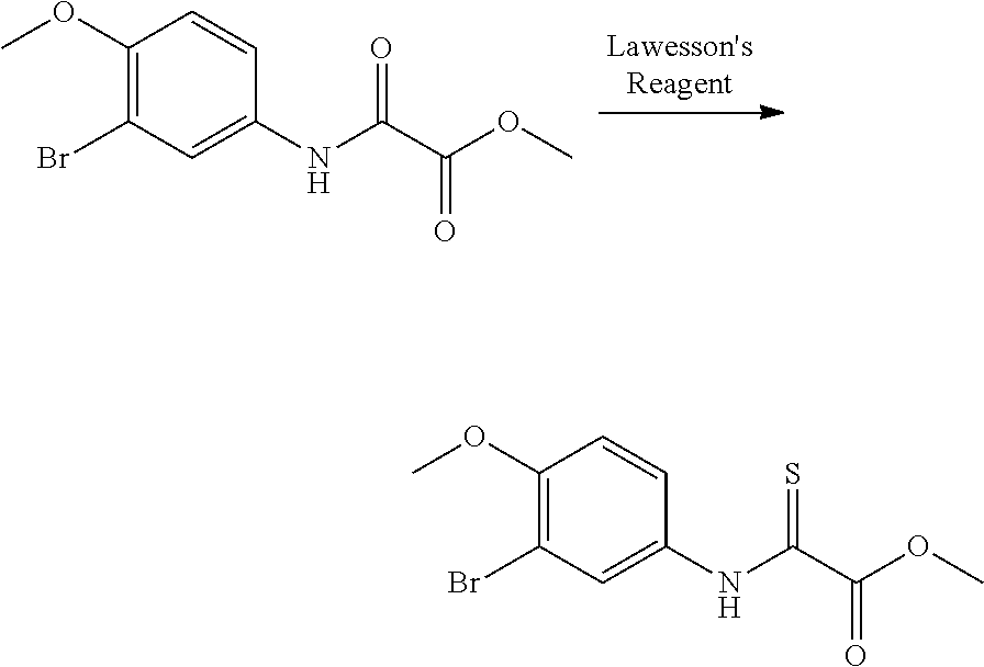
C1(OC)=C(Br)C=C(NC(=O)C(=O)OC)C=C1.C1(OC)=C(Br)C=C(NC(=S)C(=O)OC)C=C1
